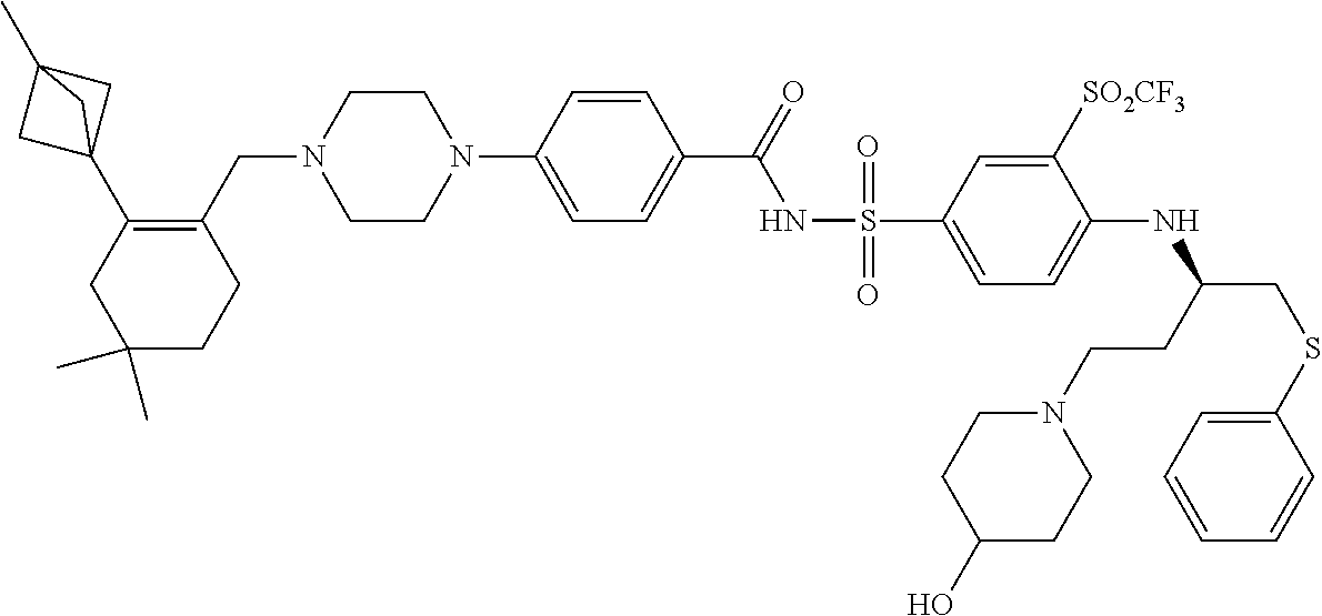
C1CN(C2=CC=C(C(=O)NS(=O)(=O)C3=CC=C(NC(CSC4=CC=CC=C4)CCN4CCC(O)CC4)C([SO2CF3])=C3)C=C2)CCN1CC1=C(C23CC(C)(C2)C3)CC(C)(C)CC1
